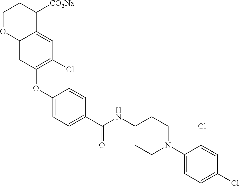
C1(OC2=C(Cl)C=C3C(=C2)OCCC3[CO2Na])=CC=C(C(NC2CCN(C3=CC=C(Cl)C=C3Cl)CC2)=O)C=C1
